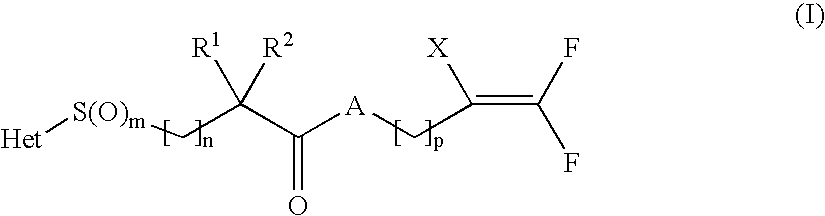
[Het][S(O)m]CC(C([A]CC(=C(F)F)[X])=O)([R1])[R2]
